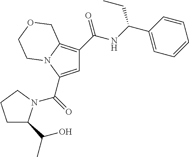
C1=C(C(=O)N2C(C(C)O)CCC2)N2C(=C1C(NC(C1=CC=CC=C1)CC)=O)COCC2
